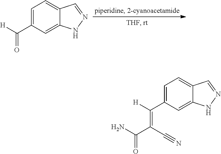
C1=C(C([H])=C(C(N)=O)C#N)C=C2C(=C1)C=NN2.C1=C(C([H])=O)C=C2C(=C1)C=NN2
